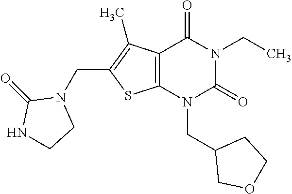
C12=C(N(CC3COCC3)C(=O)N(CC)C1=O)SC(CN1C(=O)NCC1)=C2C
